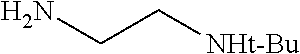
NCC[NHt-Bu]
